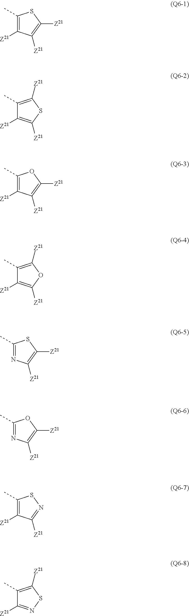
C1(C)=C([Z21])C([Z21])=C([Z21])S1.C1(C)=C([Z21])SC([Z21])=C1[Z21].C1(C)=C([Z21])C([Z21])=C([Z21])O1.C1(C)=C([Z21])OC([Z21])=C1[Z21].C1(C)=NC([Z21])=C([Z21])S1.C1(C)=NC([Z21])=C([Z21])O1.C1(C)=C([Z21])C([Z21])=NS1.C1(C)=C([Z21])SN=C1[Z21]
